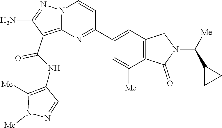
C1(C(NC2=C([Me])N([Me])N=C2)=O)=C2N(N=C1N)C=CC(C1=CC3=C(C([Me])=C1)C(=O)N(C(C1CC1)[Me])C3)=N2
